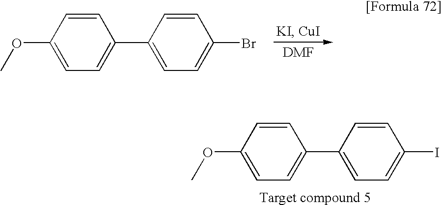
C1=CC(OC)=CC=C1C1=CC=C(Br)C=C1.C1=CC(OC)=CC=C1C1=CC=C(I)C=C1
